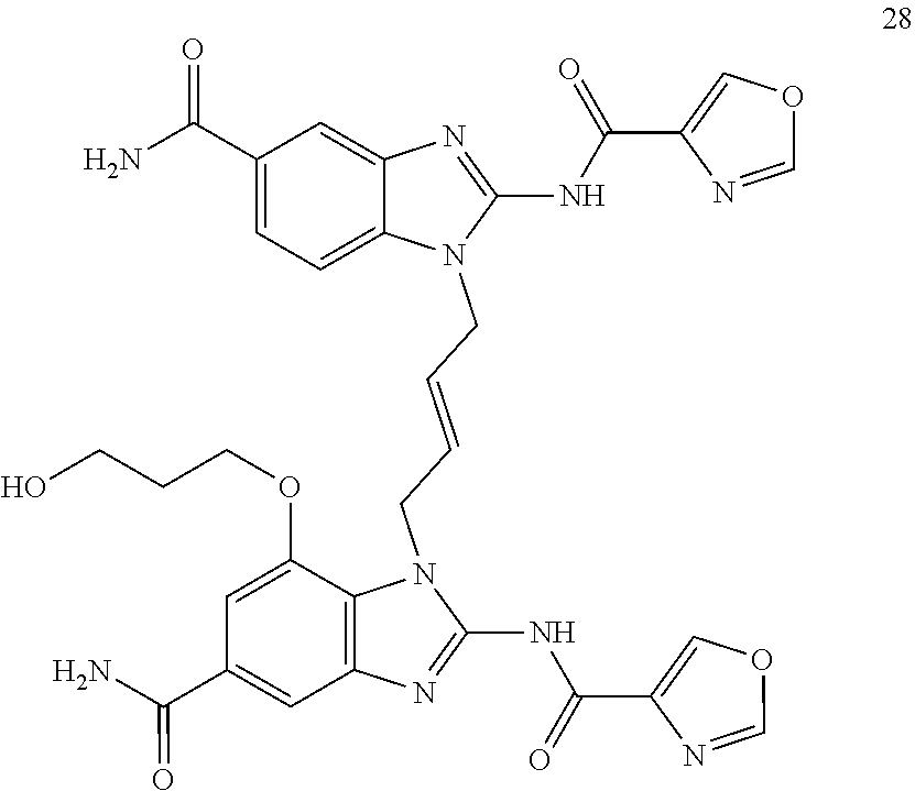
C1(NC(C2=COC=N2)=O)=NC2=C(N1CC=CCN1C(NC(=O)C3=COC=N3)=NC3=CC(C(N)=O)=CC=C13)C(OCCCO)=CC(C(=O)N)=C2
